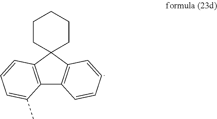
C12=C(C3(C4=C1C=CC=C4)CCCCC3)C=CC=C2C
